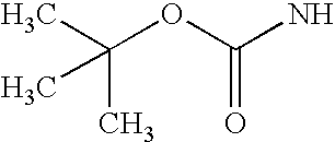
CC(OC(N)=O)(C)C
